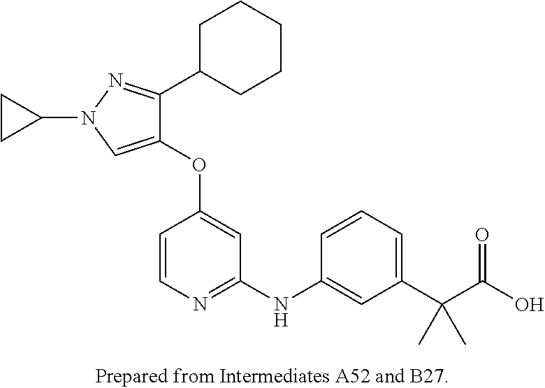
C1(OC2=CC(NC3=CC(C(C(O)=O)(C)C)=CC=C3)=NC=C2)=CN(C2CC2)N=C1C1CCCCC1
